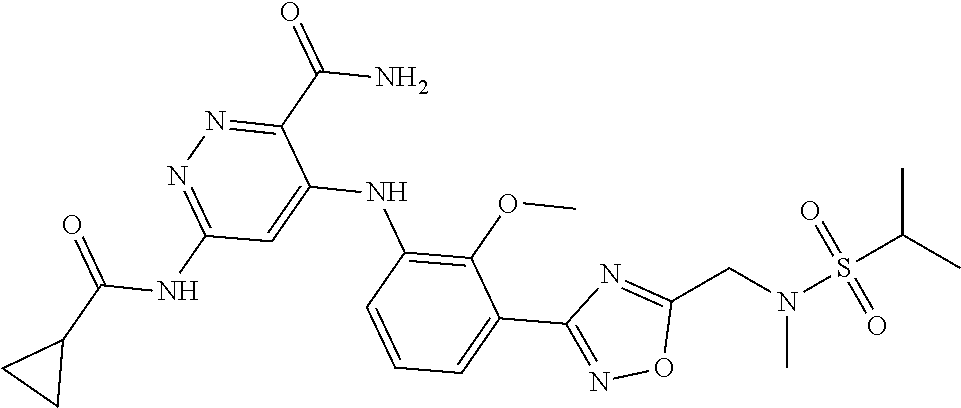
C1=C(C2=NOC(CN(S(C(C)C)(=O)=O)C)=N2)C(OC)=C(NC2=CC(NC(C3CC3)=O)=NN=C2C(N)=O)C=C1
